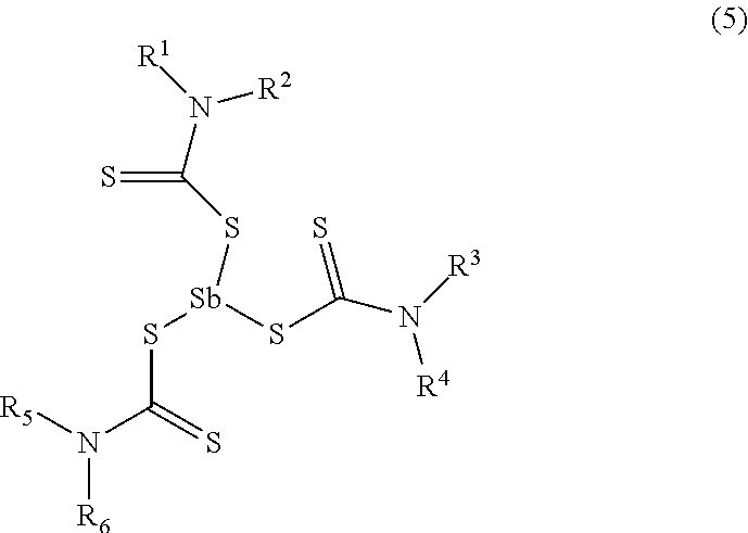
S([Sb](SC(N([R4])[R3])=S)SC(N([R1])[R2])=S)C(N([R5])[R6])=S
